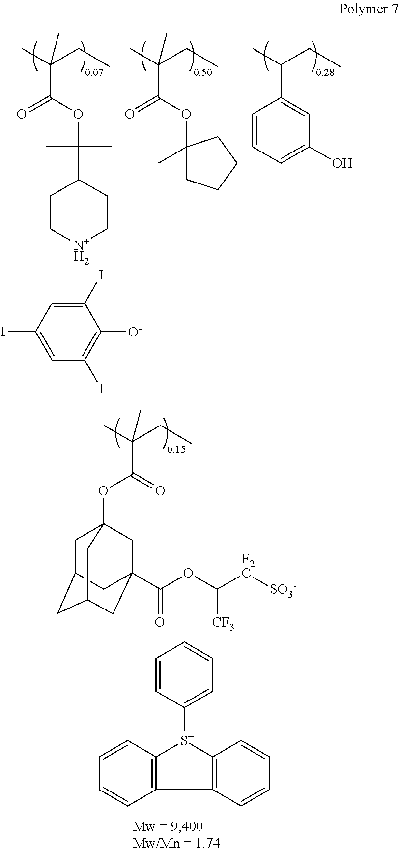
CC(CC)(C)C(OC1(C)CCCC1)=O.CC(CC)C1=CC(O)=CC=C1.CC(CC)(C)C(OC(C1CC[N+H2]CC1)(C)C)=O.C1([O-])=C(I)C=C(I)C=C1I.CC(CC)(C)C(=O)OC12CC3CC(CC(C(OC([F2C][SO3-])[CF3])=O)(C1)C3)C2.C1=CC([S+]2C3=C(C=CC=C3)C3=C2C=CC=C3)=CC=C1
